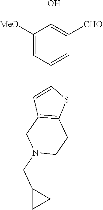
C1([MeO])=CC(C2=CC3=C(CCN(CC4CC4)C3)S2)=CC([CHO])=C1O
